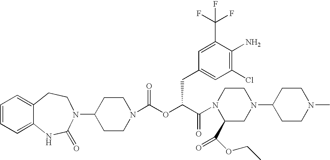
C12=CC=CC=C1NC(=O)N(C1CCN(C(OC(C(=O)N3C(C(OCC)=O)CN(C4CCN(C)CC4)CC3)CC3=CC(Cl)=C(N)C(C(F)(F)F)=C3)=O)CC1)CC2
